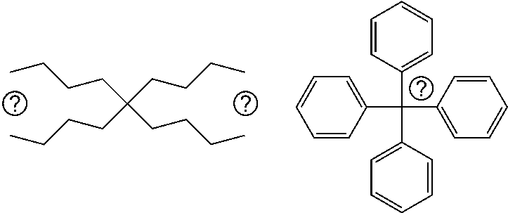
C(CCCC)(CCCC)(CCCC)CCCC.C1=CC(C(C2=CC=CC=C2)(C2=CC=CC=C2)C2=CC=CC=C2)=CC=C1
